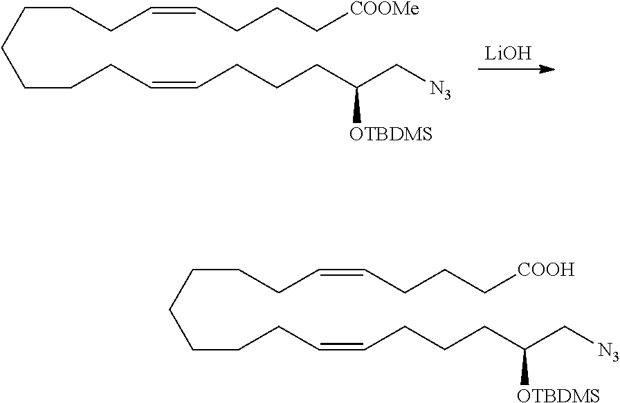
C(CCCCCC=CCCCC([OTBDMS])C[N3])CC=CCCC[COOH].C(CCCCCC=CCCCC([OTBDMS])C[N3])CC=CCCC[COOMe].[LiOH]
